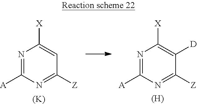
N1=C([A])N=C([Z])C=C1[X].N1=C([A])N=C([Z])C([D])=C1[X].[(K)].[(H)]
